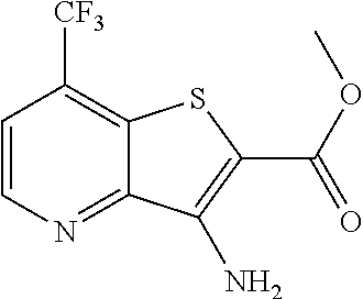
C1=CN=C2C(=C1[CF3])SC(C(OC)=O)=C2N
